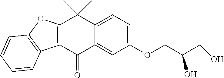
C12=CC(OCC(CO)O)=CC=C1C(C)(C)C1=C(C2=O)C2=C(O1)C=CC=C2
